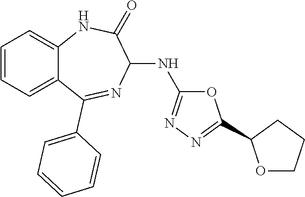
C1(NC2=NN=C(C3OCCC3)O2)C(=O)NC2=CC=CC=C2C(C2=CC=CC=C2)=N1
